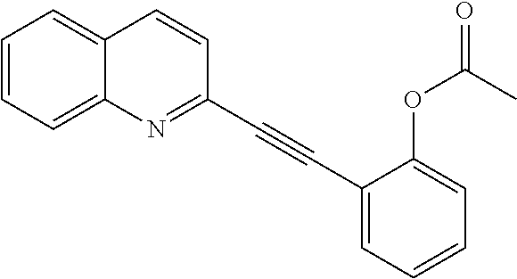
C1=CC=C2C(=C1)C=CC(C#CC1=CC=CC=C1OC(C)=O)=N2
